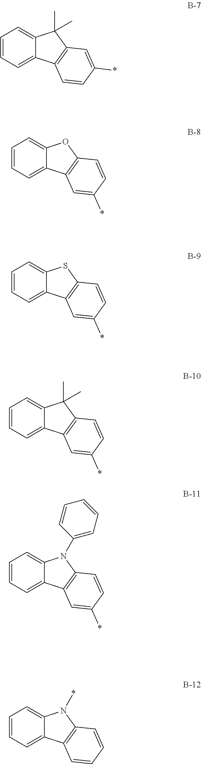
C12=CC=CC=C1C1=C(C2(C)C)C=C(*)C=C1.C12=CC=CC=C1C1=C(O2)C=CC(*)=C1.C12=CC=CC=C1C1=C(S2)C=CC(*)=C1.C12=CC=CC=C1C1=C(C2(C)C)C=CC(*)=C1.C12=CC=CC=C1C1=C(N2C2=CC=CC=C2)C=CC(*)=C1.C12=CC=CC=C1C1=C(N2*)C=CC=C1
